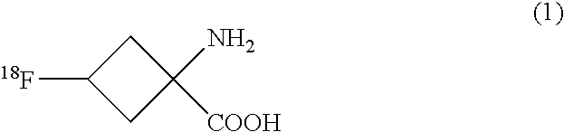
C1C(N)([COOH])CC1[18F]
